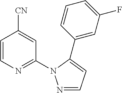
C1=CN=C(N2N=CC=C2C2=CC(F)=CC=C2)C=C1[CN]
